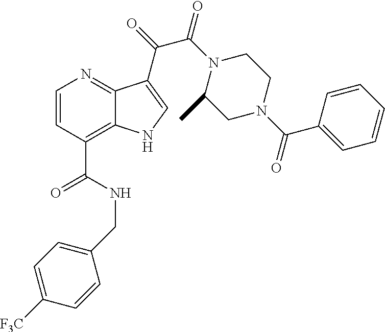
C(C1=C2C(=NC=C1)C(C(=O)C(N1C(C)CN(C(C3=CC=CC=C3)=O)CC1)=O)=CN2)(NCC1=CC=C([F3C])C=C1)=O
